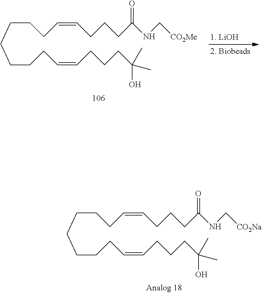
C(CCC=CCCCC(NC[CO2Me])=O)CCCCC=CCCCC(O)(C)C.C(CCC=CCCCC(NC[CO2Na])=O)CCCCC=CCCCC(O)(C)C
